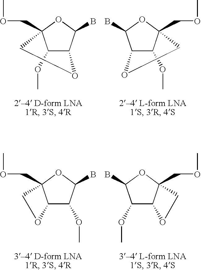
C1(OC)C2C(B)OC1(COC)CO2.C12C(OC)C(COC)(OC1B)CO2.C12C(OC)C(B)OC1(COC)CO2.C1(OC)C2C(COC)(OC1B)CO2
